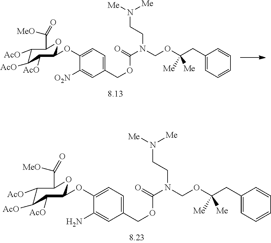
C1(COC(N(COC(CC2=CC=CC=C2)([Me])[Me])CCN([Me])[Me])=O)=CC=C(OC2C([AcO])C([AcO])C([AcO])C(C([MeO])=O)O2)C([O2N])=C1.C1(COC(N(COC(CC2=CC=CC=C2)([Me])[Me])CCN([Me])[Me])=O)=CC=C(OC2C([AcO])C([AcO])C([AcO])C(C([MeO])=O)O2)C(N)=C1
